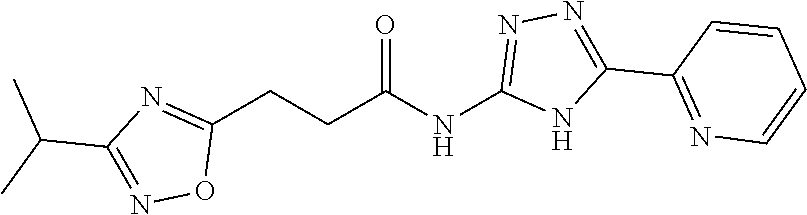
C(NC1=NN=C(C2=NC=CC=C2)N1)(=O)CCC1=NC(C(C)C)=NO1
